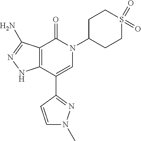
C12=C(C(C3=NN(C)C=C3)=CN(C3CCS(=O)(=O)CC3)C1=O)NN=C2N
